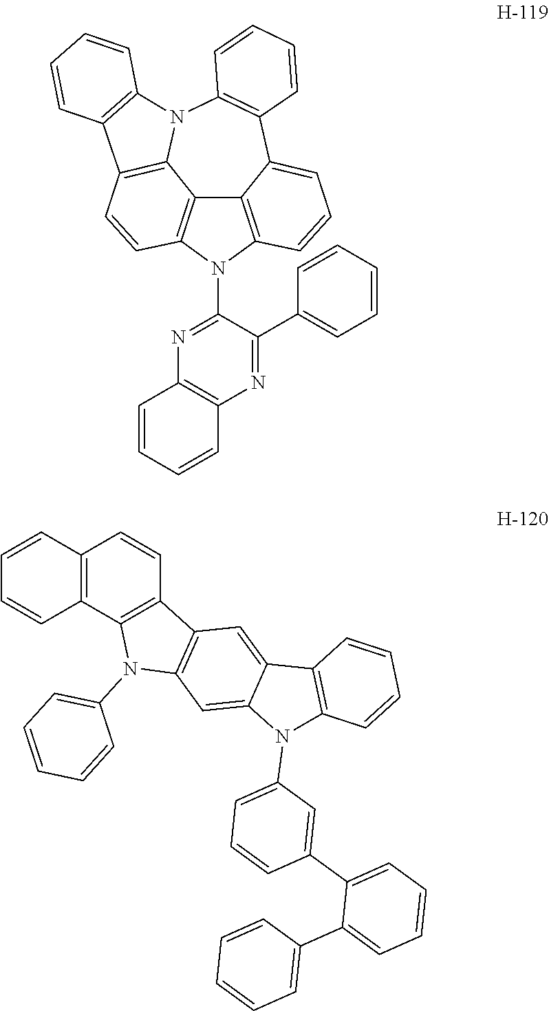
C12=C3N(C4=NC5=C(N=C4C4=CC=CC=C4)C=CC=C5)C4=C1C1=C(C=C4)C4=C(N1C1=C(C2=CC=C3)C=CC=C1)C=CC=C4.C1=CC2=C(C=C1)C1=C(C=C2)C2=C(N1C1=CC=CC=C1)C=C1C(=C2)C2=C(N1C1=CC=CC(C3=CC=CC=C3C3=CC=CC=C3)=C1)C=CC=C2
